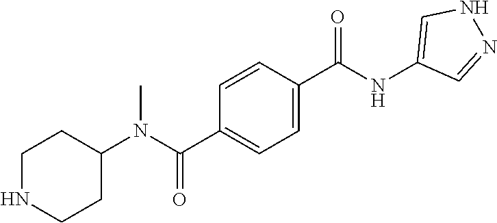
C1NCCC(N(C(C2=CC=C(C(NC3=CNN=C3)=O)C=C2)=O)C)C1
